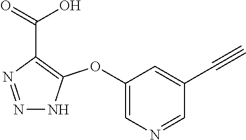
C1(OC2=C(C(=O)O)N=NN2)=CN=CC(C#C)=C1
